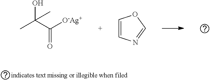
CC(C([O-Ag+])=O)(O)C.C1=CN=CO1
